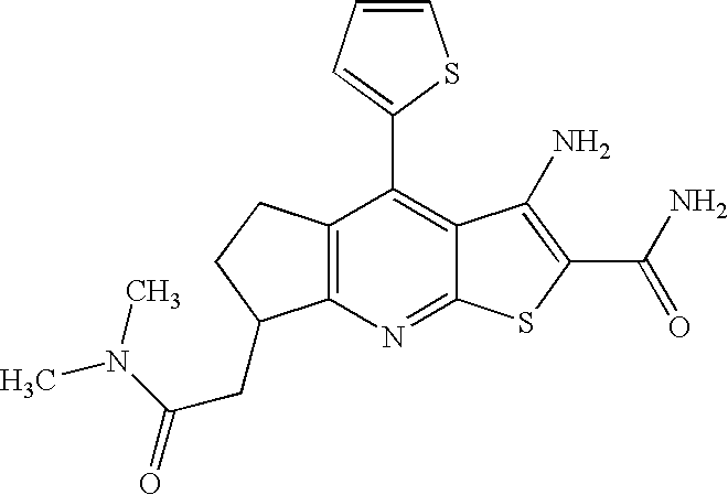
C12=C(C(C3=CC=CS3)=C3C(=N1)SC(C(N)=O)=C3N)CCC2CC(N(C)C)=O
